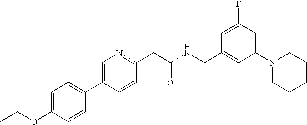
C1(OCC)=CC=C(C2=CN=C(CC(NCC3=CC(N4CCCCC4)=CC(F)=C3)=O)C=C2)C=C1
